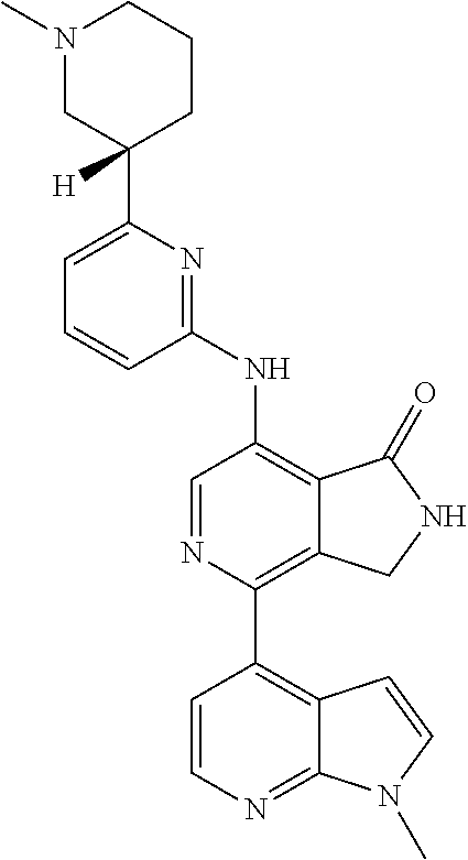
N1(C)CC(C2=CC=CC(NC3=C4C(=C(C5=C6C(=NC=C5)N(C)C=C6)N=C3)CNC4=O)=N2)([H])CCC1
